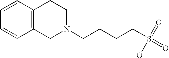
C1=CC2=C(C=C1)CN(CCCCS(=O)(O)=O)CC2
